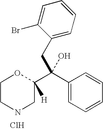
C1CNCC(C(C2=CC=CC=C2)(CC2=CC=CC=C2Br)O)([H])O1.Cl
